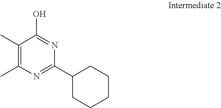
C1(C)=C(C)N=C(C2CCCCC2)N=C1O
